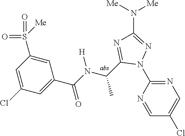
C1=NC(N2N=C(N([Me])[Me])N=C2C(C)N([H])C(=O)C2=CC(Cl)=CC(S(=O)(=O)[Me])=C2)=NC=C1Cl
